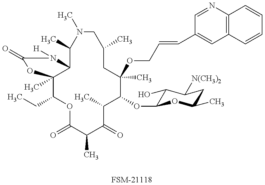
[FSM-21118].C1(CC)C2(C)C(N([H])C(=O)O2)C(C)N(C)CC(C)CC(OCC=CC2=CC3=C(N=C2)C=CC=C3)(C)C(OC2C(O)C([N(CH3)2])CC(C)O2)C(C)C(=O)C(C)C(=O)O1
